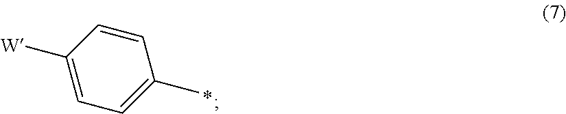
C1=CC([W])=CC=C1C
